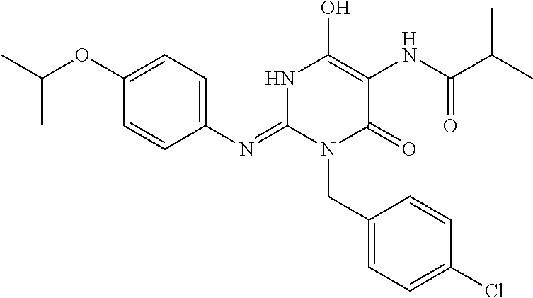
C1(N=C2N(CC3=CC=C(Cl)C=C3)C(=O)C(NC(C(C)C)=O)=C(O)N2)=CC=C(OC(C)C)C=C1
